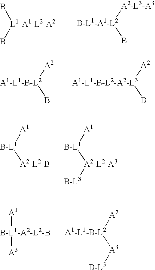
[A2-L3-A3][B-L1-A1-L2]B.B[L1-A1-L2-A2]B.[A2][A1-L1-B-L2]B.[A2][A1-L1-B-L2-A2-L3]B.[A1][B-L1][A2-L2-B].[A1][B-L1][A2-L2-A3][B-L3].[A2][A1-L1-B-L2][A3][B-L3].[B-L1-A2-L2-B]([A1])[A3]
